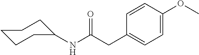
C1CCC(NC(CC2=CC=C(OC)C=C2)=O)CC1
